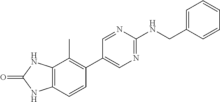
C12=C(C=CC(C3=CN=C(NCC4=CC=CC=C4)N=C3)=C1C)NC(=O)N2
